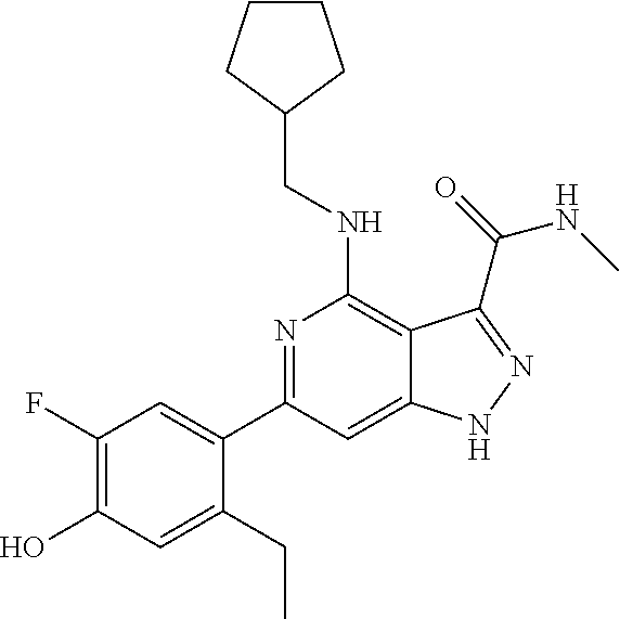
C1(CNC2=C3C(=CC(C4=CC(F)=C(O)C=C4CC)=N2)NN=C3C(=O)NC)CCCC1
